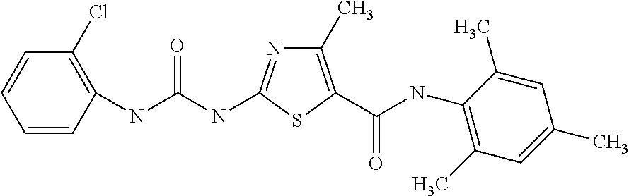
C1(C)=C(C(NC2=C(C)C=C(C)C=C2C)=O)SC(NC(NC2=C(Cl)C=CC=C2)=O)=N1
